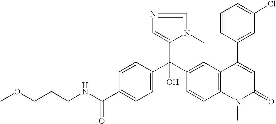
C1=C(C(NCCCOC)=O)C=CC(C(C2=CC3=C(C=C2)N(C)C(=O)C=C3C2=CC(Cl)=CC=C2)(C2=CN=CN2C)O)=C1
